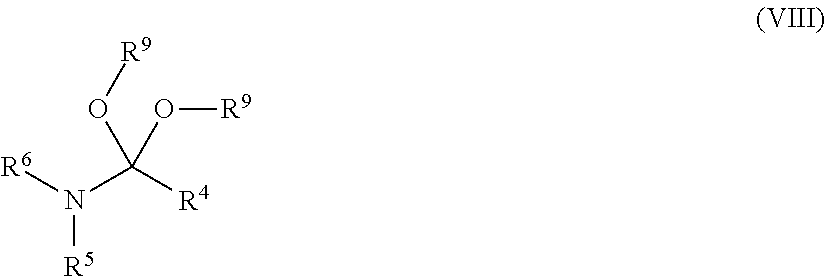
N(C([R4])(O[R9])O[R9])([R5])[R6]
